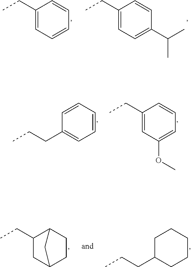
C1(CC)=CC=CC=C1.C1(CC)=CC=C(C(C)C)C=C1.C(C1=CC=CC=C1)CC.C1(CC)=CC(OC)=CC=C1.C1(CC)CC2CCC1C2.C(C1CCCCC1)CC
